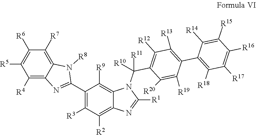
C1(C2=NC3=C([R4])C([R5])=C([R6])C([R7])=C3N2[R8])=C([R3])C([R2])=C2C(=C1[R9])N(C(C1=C([R12])C([R13])=C(C3=C([R18])C([R17])=C([R16])C([R15])=C3[R14])C([R19])=C1[R20])([R11])[R10])C([R1])=N2
